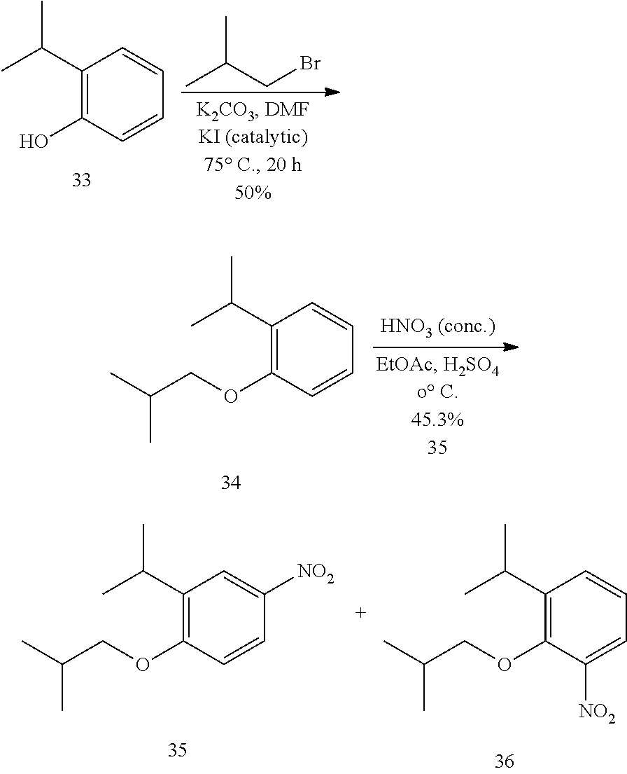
C1(C(C)C)=C(O)C=CC=C1.CC(CBr)C.C1(C(C)C)=C(OCC(C)C)C=CC=C1.C1(C(C)C)=C(OCC(C)C)C=CC([NO2])=C1.C1(C(C)C)=C(OCC(C)C)C([NO2])=CC=C1
